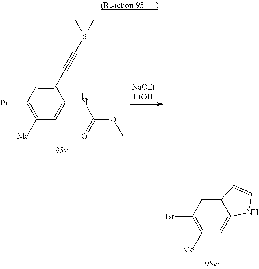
C12=CC(Br)=C([Me])C=C1NC=C2.C1(C#C[Si](C)(C)C)=CC(Br)=C([Me])C=C1NC(OC)=O
